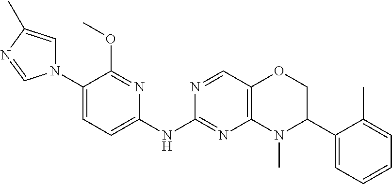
N1(C2=CC=C(NC3=NC4=C(C=N3)OCC(C3=CC=CC=C3C)N4C)N=C2OC)C=C(C)N=C1
